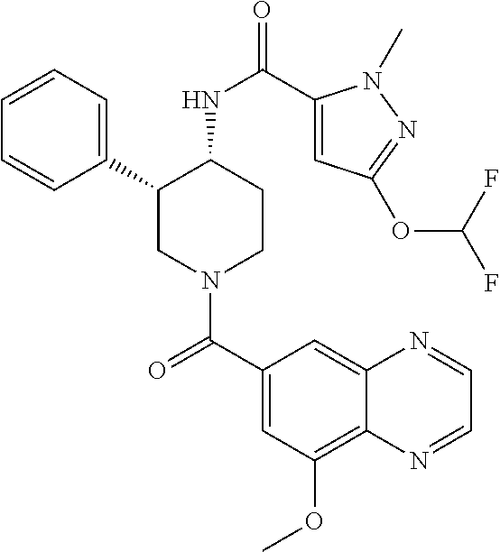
C1=CC=C(C2CN(C(C3=CC(OC)=C4C(=C3)N=CC=N4)=O)CCC2NC(=O)C2=CC(OC(F)F)=NN2C)C=C1
